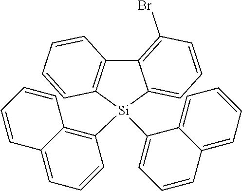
C12=C(Br)C=CC=C1[Si](C1=C3C(=CC=C1)C=CC=C3)(C1=CC=CC3=CC=CC=C31)C1=C2C=CC=C1
